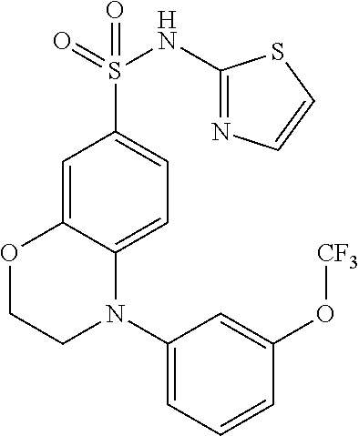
O1CCN(C2=CC=CC(O[CF3])=C2)C2=CC=C(S(=O)(NC3=NC=CS3)=O)C=C12
